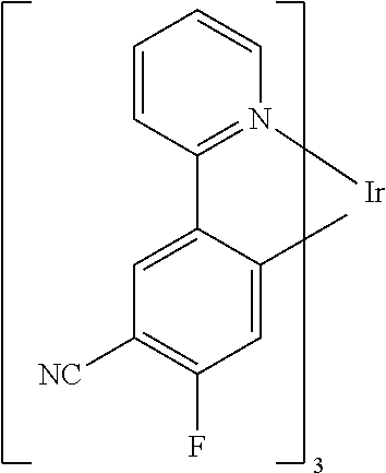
C1=CC(C2=CC([NC])=C(F)C=C2C)=N([Ir])C=C1
